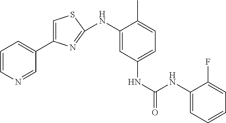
C1(C2=CSC(NC3=CC(NC(=O)NC4=CC=CC=C4F)=CC=C3C)=N2)=CC=CN=C1
